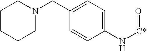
C1(CN2CCCCC2)=CC=C(N[C*]=O)C=C1
